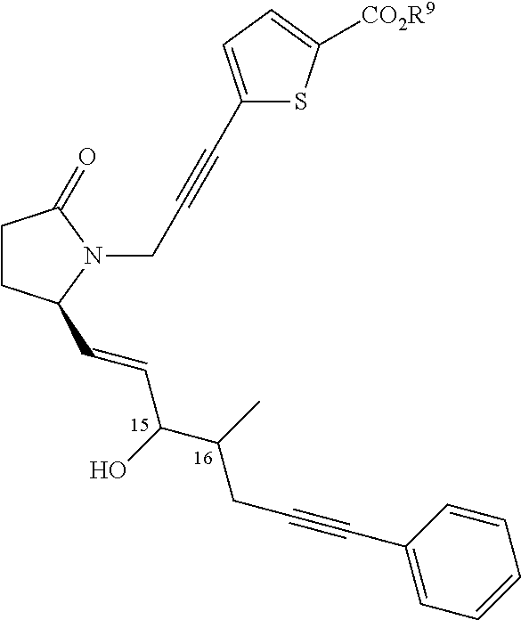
C1CC(C=CC(C(C)CC#CC2=CC=CC=C2)O)N(CC#CC2=CC=C([CO2R9])S2)C1=O
